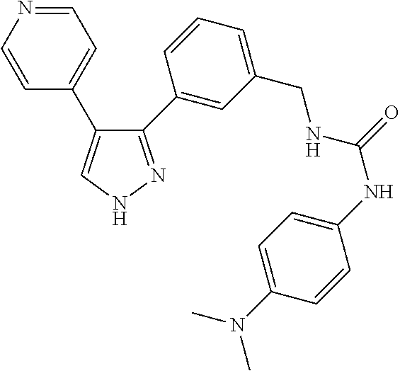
C1(C2=CC(CNC(=O)NC3=CC=C(N(C)C)C=C3)=CC=C2)=NNC=C1C1=CC=NC=C1
